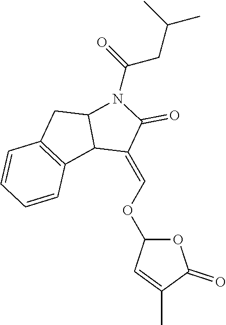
O1C(OC=C2C(=O)N(C(CC(C)C)=O)C3C2C2=C(C3)C=CC=C2)C=C(C)C1=O
